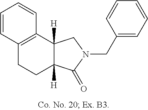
C12=C(C3([H])C([H])(CC1)C(=O)N(CC1=CC=CC=C1)C3)C=CC=C2
